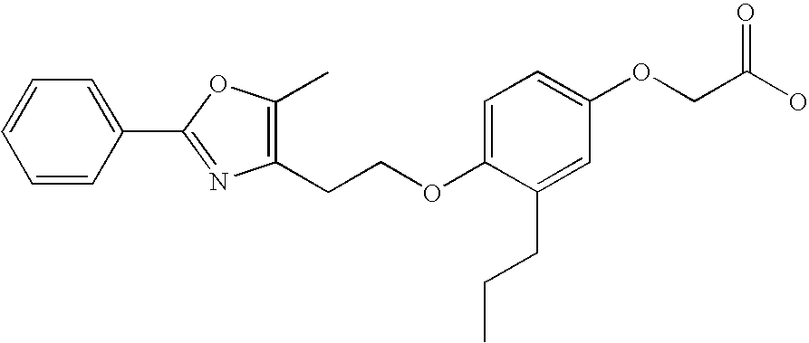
C1=C(C2=NC(CCOC3=CC=C(OCC(O)=O)C=C3CCC)=C(C)O2)C=CC=C1
